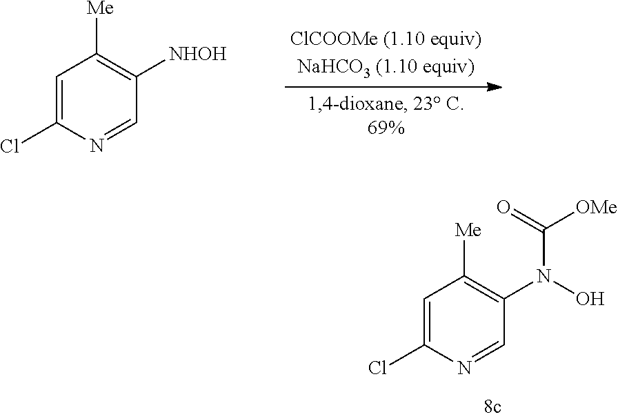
C1=C(Cl)N=CC([NHOH])=C1[Me].C1=C(Cl)N=CC(N(O)C([OMe])=O)=C1[Me]
